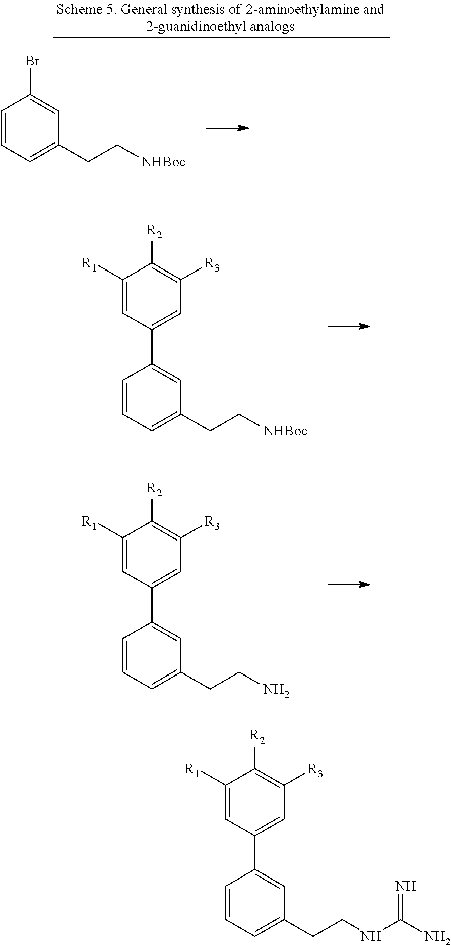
C1=CC=C(CC[NHBoc])C=C1C1=CC([R3])=C([R2])C([R1])=C1.C1=CC=C(CCN)C=C1C1=CC([R3])=C([R2])C([R1])=C1.C1=CC=C(CC[NHBoc])C=C1Br.C1=CC=C(CCNC(N)=N)C=C1C1=CC([R3])=C([R2])C([R1])=C1
